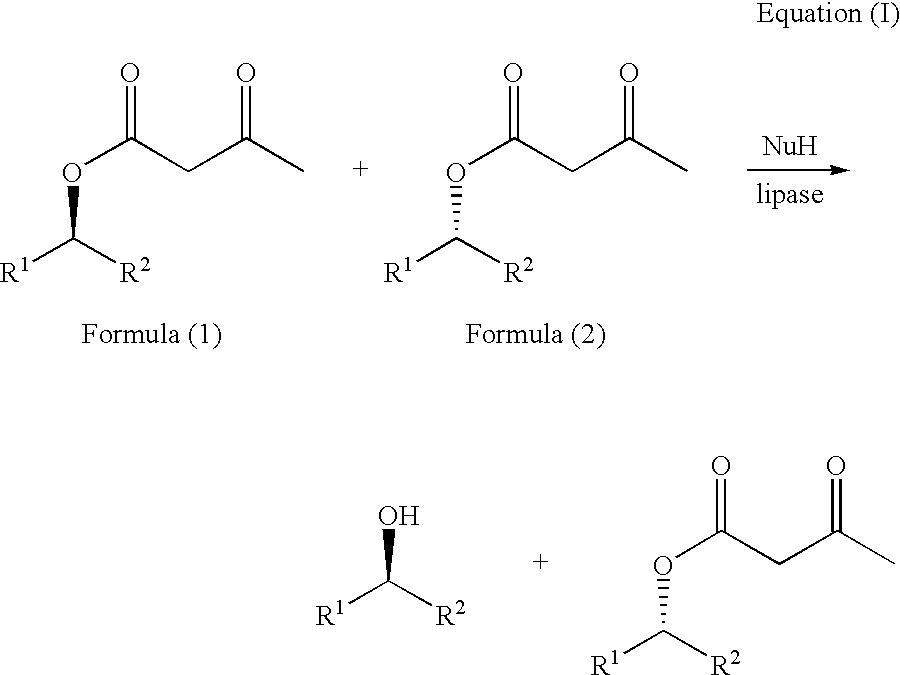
[R1]C([R2])OC(CC(C)=O)=O.[R1]C([R2])OC(CC(C)=O)=O.[R1]C([R2])O.[R1]C([R2])OC(CC(C)=O)=O
